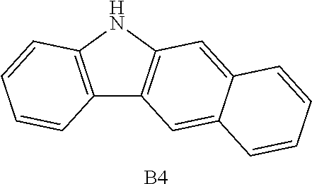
C12=C(NC3=C1C=C1C(=C3)C=CC=C1)C=CC=C2.[B4]
